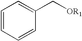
C1=CC=CC(C[OR1])=C1
